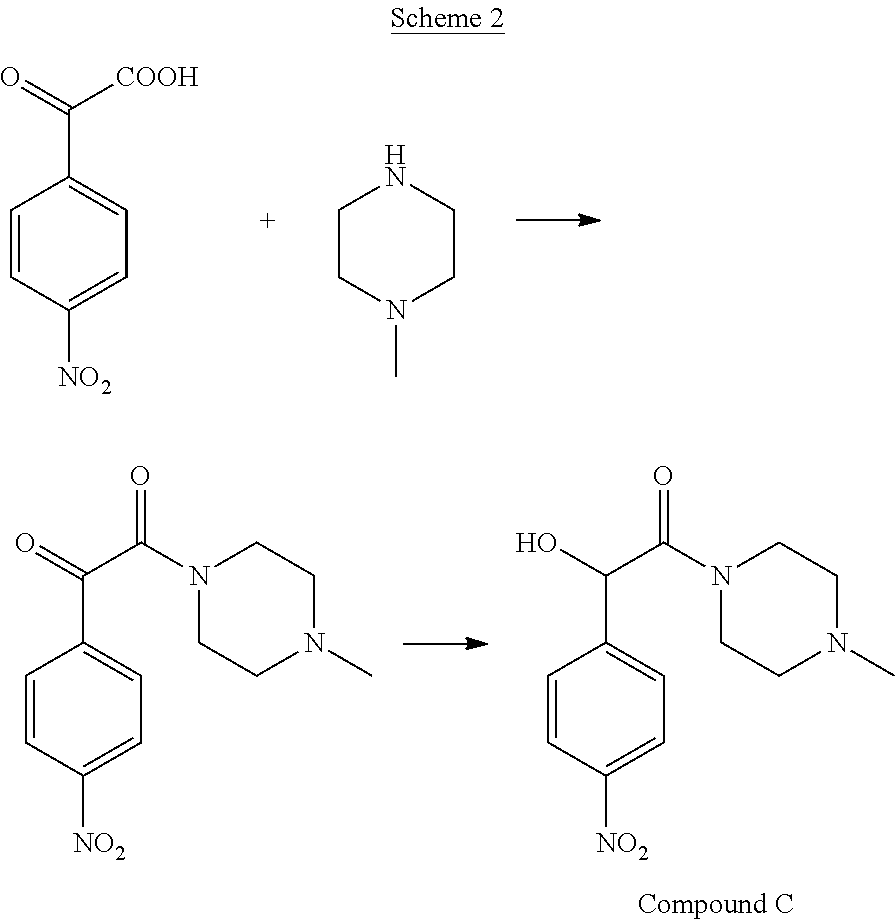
C1=CC([NO2])=CC=C1C(=O)[COOH].C1CN(C)CCN1.C1=CC([NO2])=CC=C1C(O)C(N1CCN(C)CC1)=O.C1=CC([NO2])=CC=C1C(=O)C(N1CCN(C)CC1)=O
